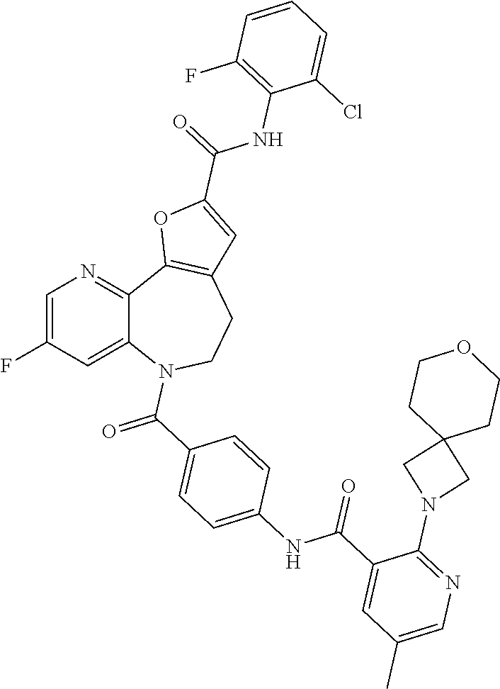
C1=C(F)C=C2C(=N1)C1=C(CCN2C(=O)C2=CC=C(NC(C3=CC(C)=CN=C3N3CC4(C3)CCOCC4)=O)C=C2)C=C(C(=O)NC2=C(F)C=CC=C2Cl)O1
